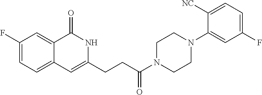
C1(F)=CC=C2C(=C1)C(=O)NC(CCC(N1CCN(C3=CC(F)=CC=C3[NC])CC1)=O)=C2
